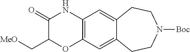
C12=C(C=C3C(=C1)CCN([Boc])CC3)NC(=O)C(C[MeO])O2
